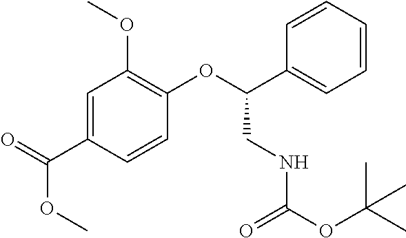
C1=C(C(=O)OC)C=CC(OC(C2=CC=CC=C2)CNC(OC(C)(C)C)=O)=C1OC
